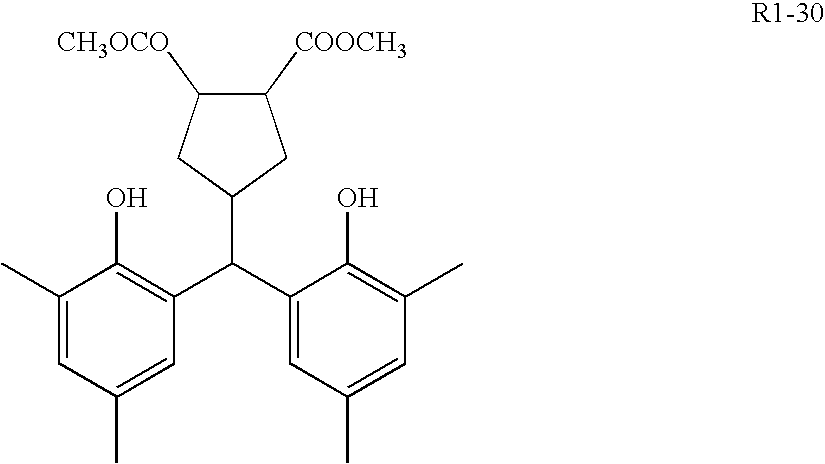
C1(C(C2=CC(C)=CC(C)=C2O)C2=C(O)C(C)=CC(C)=C2)CC([COOCH3])C([CH3OCO])C1
